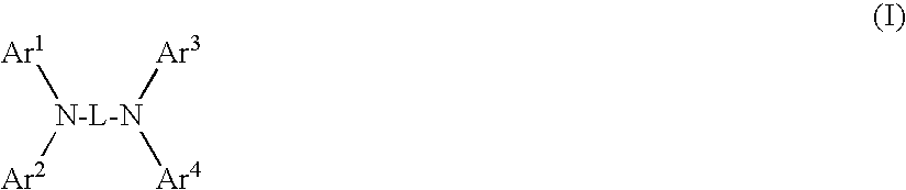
[N-L-N]([Ar1])([Ar2])([Ar3])[Ar4]
